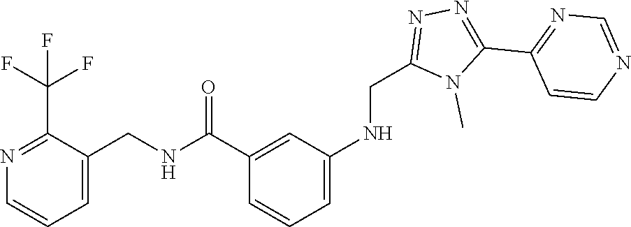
C1(C2=NN=C(CNC3=CC=CC(C(NCC4=CC=CN=C4C(F)(F)F)=O)=C3)N2C)=NC=NC=C1
